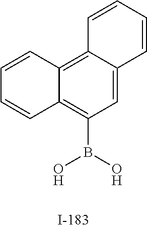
C1=CC2=C3C(=CC(B(O)O)=C2C=C1)C=CC=C3
